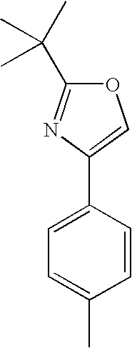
C1=C(C2=COC(C(C)(C)C)=N2)C=CC(C)=C1
